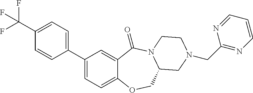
C1(C2=CC=C(C(F)(F)F)C=C2)=CC=C2C(=C1)C(=O)N1C(CO2)CN(CC2=NC=CC=N2)CC1
